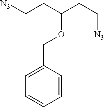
C1=CC=CC(COC(CC[N3])CC[N3])=C1
